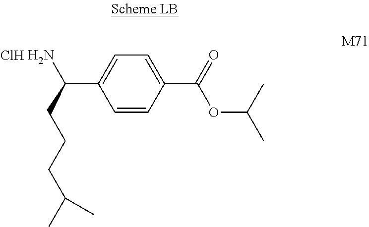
C1=C(C(N)CCCC(C)C)C=CC(C(=O)OC(C)C)=C1.Cl
